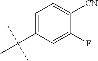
C1=C(C(C)(C)C)C=C(F)C([CN])=C1
